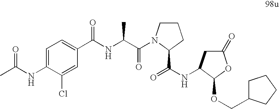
N(C1=CC=C(C(NC(C(=O)N2CCCC2C(=O)NC2CC(=O)OC2OCC2CCCC2)C)=O)C=C1Cl)C(C)=O
